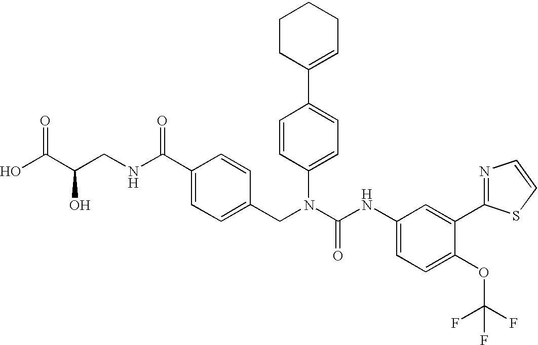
OC(C(CNC(C1=CC=C(CN(C(NC2=CC=C(OC(F)(F)F)C(C3=NC=CS3)=C2)=O)C2=CC=C(C3=CCCCC3)C=C2)C=C1)=O)O)=O
